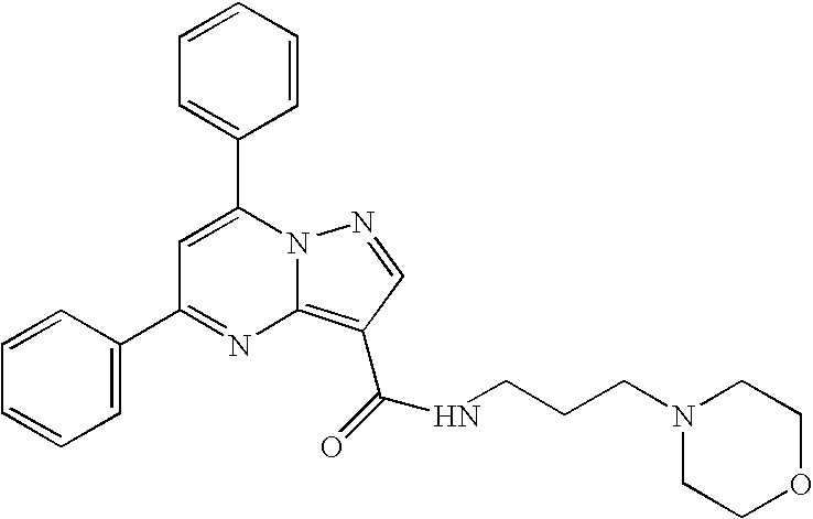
C1=C(C2=CC=CC=C2)N2C(=C(C(=O)NCCCN3CCOCC3)C=N2)N=C1C1=CC=CC=C1
